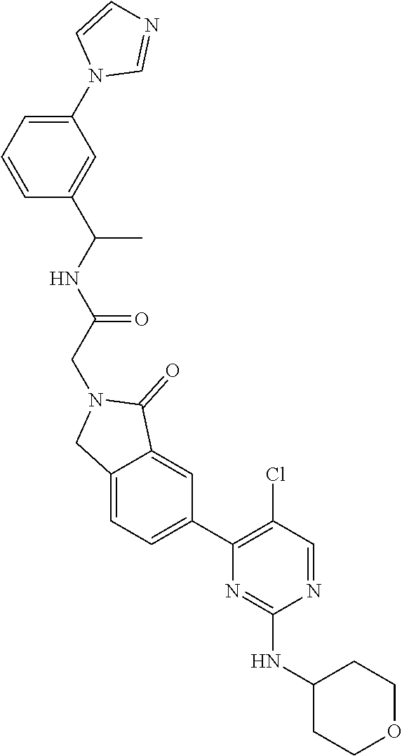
N1=CC(Cl)=C(C2=CC=C3C(=C2)C(=O)N(CC(=O)NC(C)C2=CC(N4C=NC=C4)=CC=C2)C3)N=C1NC1CCOCC1
